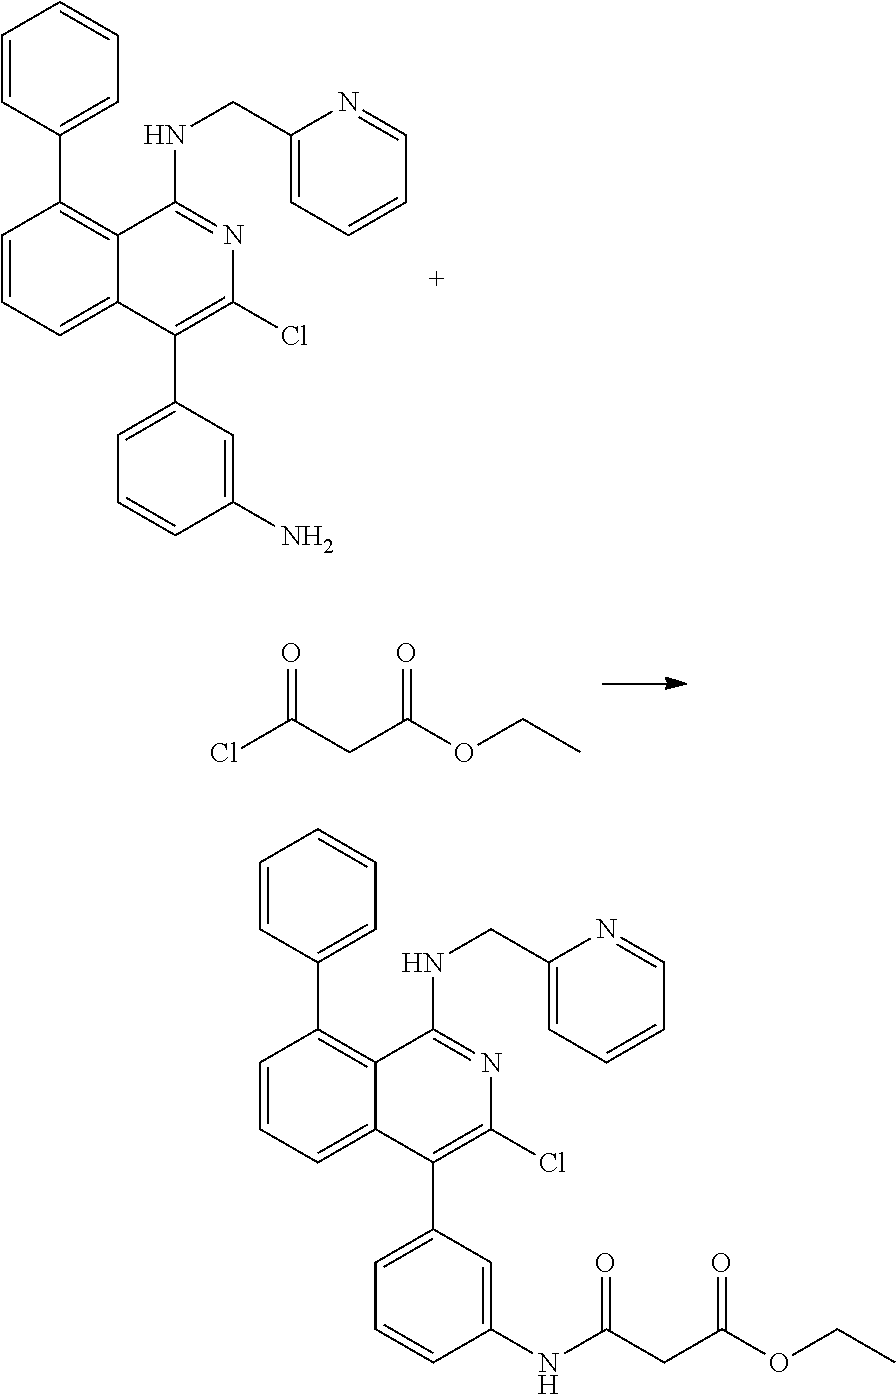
C1=CC(C2=C3C(=CC=C2)C(C2=CC=CC(N)=C2)=C(Cl)N=C3NCC2=CC=CC=N2)=CC=C1.C(C(OCC)=O)C(Cl)=O.C1=CC(C2=C3C(=CC=C2)C(C2=CC=CC(NC(CC(OCC)=O)=O)=C2)=C(Cl)N=C3NCC2=CC=CC=N2)=CC=C1
